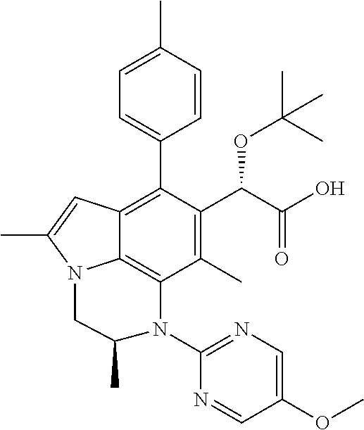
C1=C(C)C=CC(C2=C3C4=C(C(C)=C2C(C(O)=O)OC(C)(C)C)N(C2=NC=C(OC)C=N2)C(C)CN4C(C)=C3)=C1
